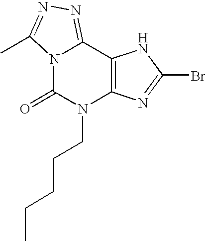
N12C(=O)N(CCCCC)C3=C(C1=NN=C2C)NC(Br)=N3
